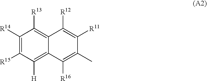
C1([R14])=C([R15])C([H])=C2C(=C1[R13])C([R12])=C([R11])C(C)=C2[R16]
